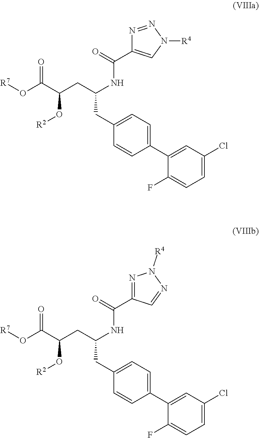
C1(CC(CC(C(O[R7])=O)O[R2])NC(=O)C2=CN([R4])N=N2)=CC=C(C2=CC(Cl)=CC=C2F)C=C1.C1(CC(CC(C(O[R7])=O)O[R2])NC(=O)C2=NN([R4])N=C2)=CC=C(C2=CC(Cl)=CC=C2F)C=C1
